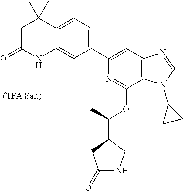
C1(C2=CC=C3C(=C2)NC(=O)CC3(C)C)=CC2=C(C(OC(C3CC(=O)NC3)C)=N1)N(C1CC1)C=N2
